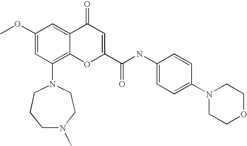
C1(OC)=CC(N2CCN(C)CCC2)=C2C(=C1)C(=O)C=C(C(=O)NC1=CC=C(N3CCOCC3)C=C1)O2
